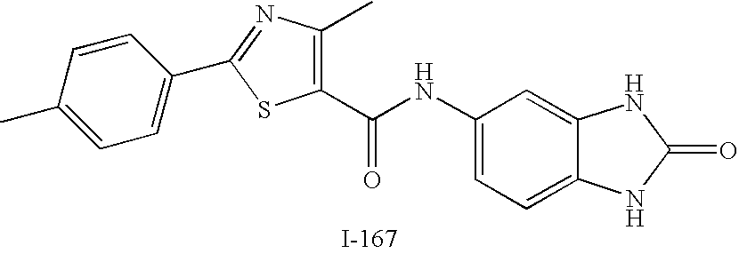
C1(C(NC2=CC=C3C(=C2)NC(=O)N3)=O)=C(C)N=C(C2=CC=C(C)C=C2)S1
